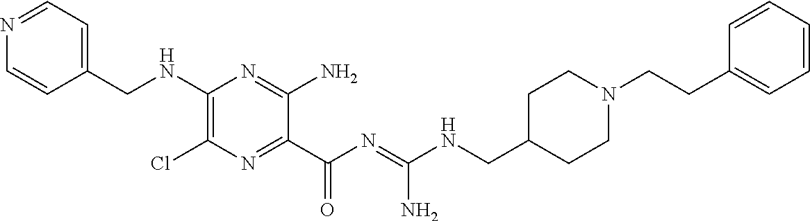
C1=NC=CC(CNC2=C(Cl)N=C(C(N=C(NCC3CCN(CCC4=CC=CC=C4)CC3)N)=O)C(N)=N2)=C1
